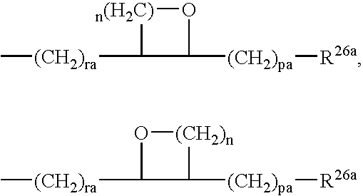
C1([(CH2)ra]C)C([(CH2)pa][R26a])O[n(H2C)]1.C1([(CH2)ra]C)C([(CH2)pa][R26a])[(CH2)n]O1
